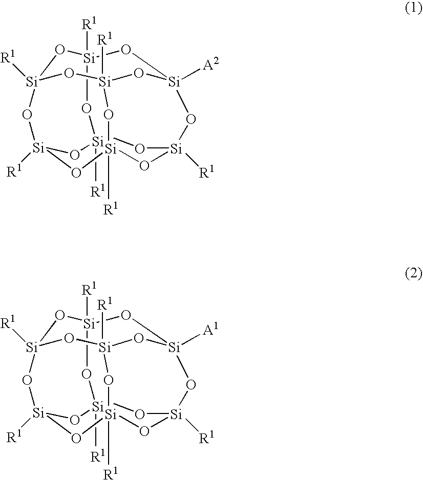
O1[Si]2([R1])O[Si]3([R1])O[Si]([R1])O[Si]1([R1])O[Si]1([A2])O[Si]([R1])(O2)O[Si]([R1])(O3)O[Si](OC)([R1])O1.O1[Si]2([R1])O[Si]3([R1])O[Si]([R1])O[Si]1([R1])O[Si]1([A1])O[Si]([R1])(O2)O[Si]([R1])(O3)O[Si](OC)([R1])O1
